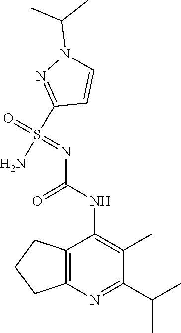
C12=C(N=C(C(C)C)C(C)=C1NC(=O)N=S(C1=NN(C(C)C)C=C1)(N)=O)CCC2
